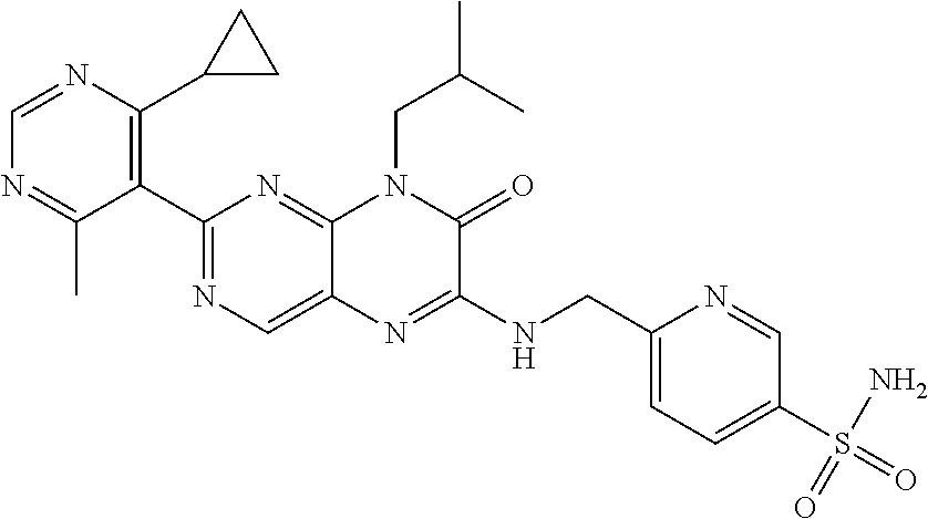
C1=NC(C2CC2)=C(C2=NC=C3C(=N2)N(CC(C)C)C(=O)C(NCC2=CC=C(S(=O)(=O)N)C=N2)=N3)C(C)=N1
